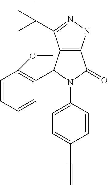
C12=C(NN=C1C(C)(C)C)C(=O)N(C1=CC=C(C#C)C=C1)C2C1=C(OC)C=CC=C1
